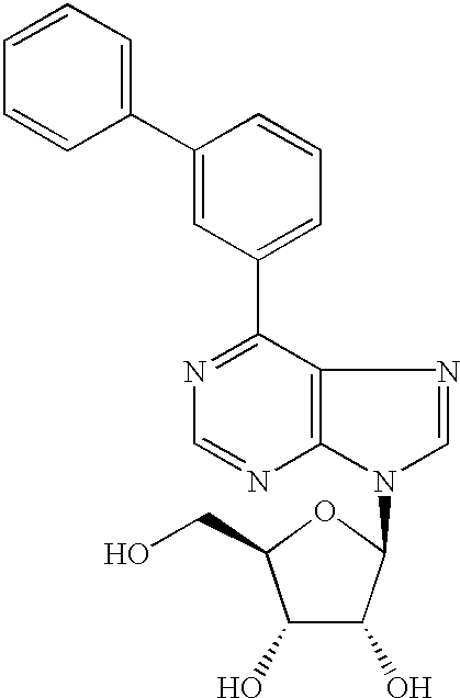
C1=C(C2=CC=CC=C2)C=CC=C1C1=NC=NC2=C1N=CN2C1C(O)C(O)C(CO)O1
